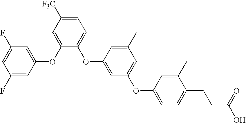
C1(F)=CC(OC2=CC([F3C])=CC=C2OC2=CC(OC3=CC=C(CCC(O)=O)C(C)=C3)=CC(C)=C2)=CC(F)=C1
